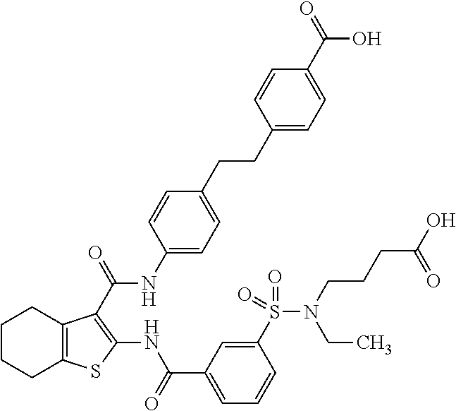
C1(CCC2=CC=C(NC(=O)C3=C(NC(C4=CC=CC(S(N(CCCC(O)=O)CC)(=O)=O)=C4)=O)SC4=C3CCCC4)C=C2)=CC=C(C(=O)O)C=C1
